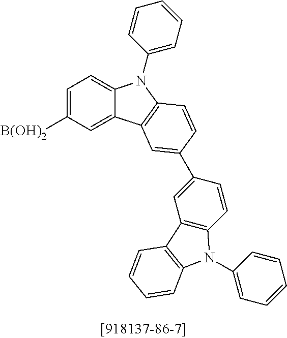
C1=C([B(OH)2])C=C2C(=C1)N(C1=CC=CC=C1)C1=C2C=C(C2=CC3=C(C=C2)N(C2=CC=CC=C2)C2=C3C=CC=C2)C=C1
